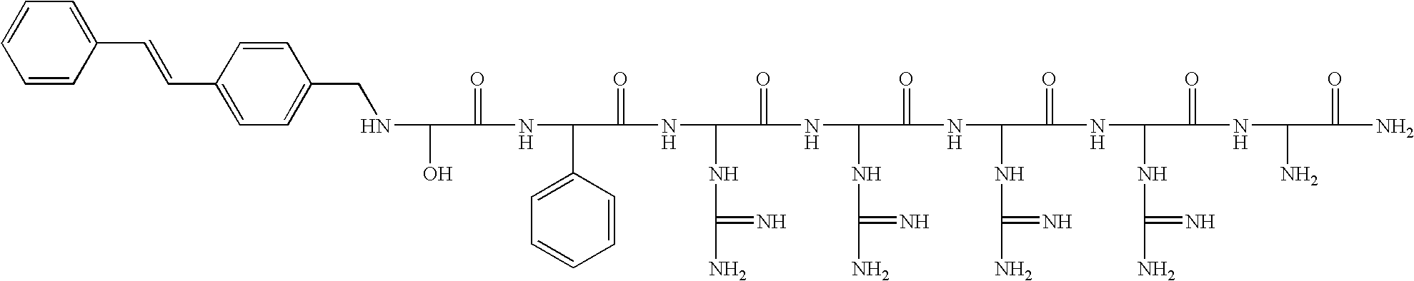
C1(CNC(O)C(=O)NC(C2=CC=CC=C2)C(=O)NC(NC(N)=N)C(=O)NC(NC(N)=N)C(=O)NC(NC(N)=N)C(=O)NC(NC(N)=N)C(=O)NC(N)C(=O)N)=CC=C(C=CC2=CC=CC=C2)C=C1
